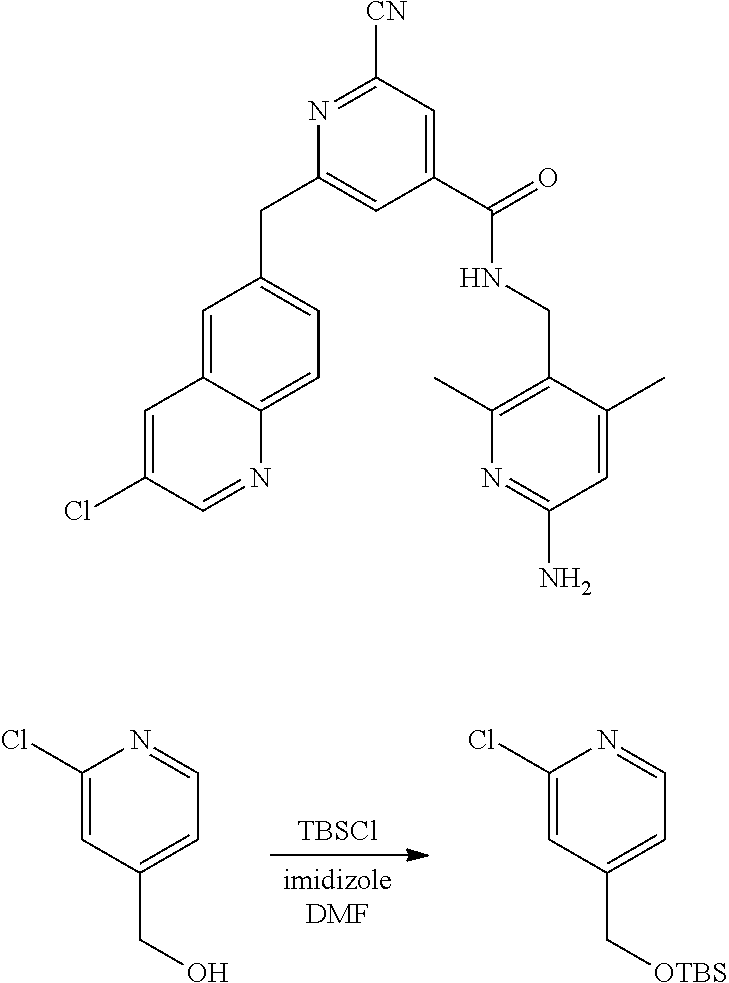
[imidizoleDMF].[TBSCl].C1(Cl)=CC(CO)=CC=N1.C1(Cl)=CC(C[OTBS])=CC=N1.C1(Cl)=CC2=CC(CC3=CC(C(=O)NCC4=C(C)N=C(N)C=C4C)=CC([CN])=N3)=CC=C2N=C1
